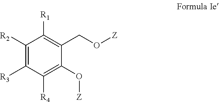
C1([R2])=C([R3])C([R4])=C(O[Z])C(CO[Z])=C1[R1]
